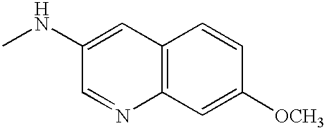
C12=C(C=C([OCH3])C=C1)N=CC(NC)=C2
